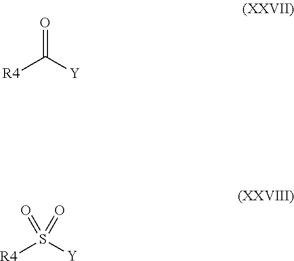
[R4]C([Y])=O.[R4]S([Y])(=O)=O
